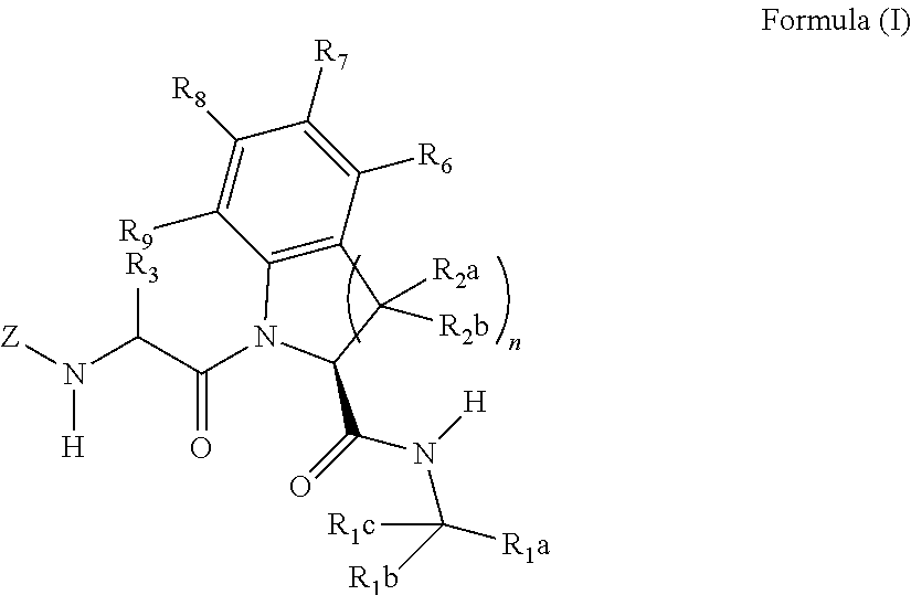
C12=C(C([R6])=C([R7])C([R8])=C1[R9])C([R2b])([R2a])C(C(N(C([R1a])([R1b])[R1c])[H])=O)N2C(=O)C(N([Z])[H])[R3]
